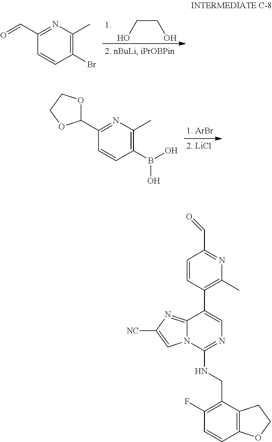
C12=NC([NC])=CN1C(NCC1=C(F)C=CC3=C1CCO3)=NC=C2C1=C(C)N=C(C=O)C=C1.OCCO.C1(Br)=C(C)N=C(C=O)C=C1.C1(B(O)O)=C(C)N=C(C2OCCO2)C=C1
